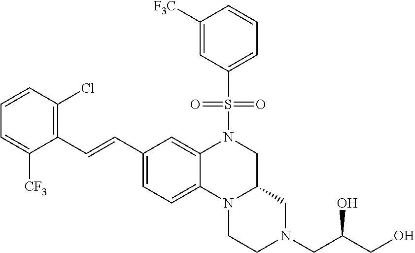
C1CN2C3=CC=C(C=CC4=C(Cl)C=CC=C4[CF3])C=C3N(S(C3=CC=CC([F3C])=C3)(=O)=O)CC2CN1CC(CO)O
